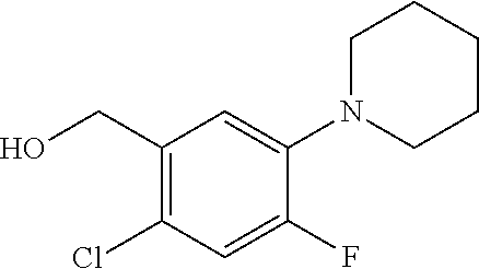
C1(CO)=C(Cl)C=C(F)C(N2CCCCC2)=C1
